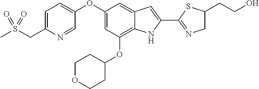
C1=C(CS(C)(=O)=O)N=CC(OC2=CC(OC3CCOCC3)=C3C(=C2)C=C(C2=NCC(CCO)S2)N3)=C1
